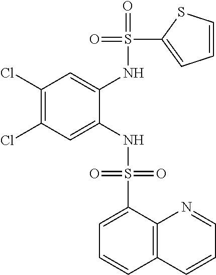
C1(Cl)=C(Cl)C=C(NS(=O)(=O)C2=CC=CC3=C2N=CC=C3)C(NS(=O)(C2=CC=CS2)=O)=C1
